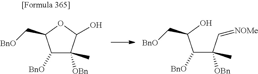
C1([BnO])C([OBn])(C)C(O)OC1C[BnO].C(C(C=[NOMe])([OBn])C)(C(O)C[BnO])[BnO]
